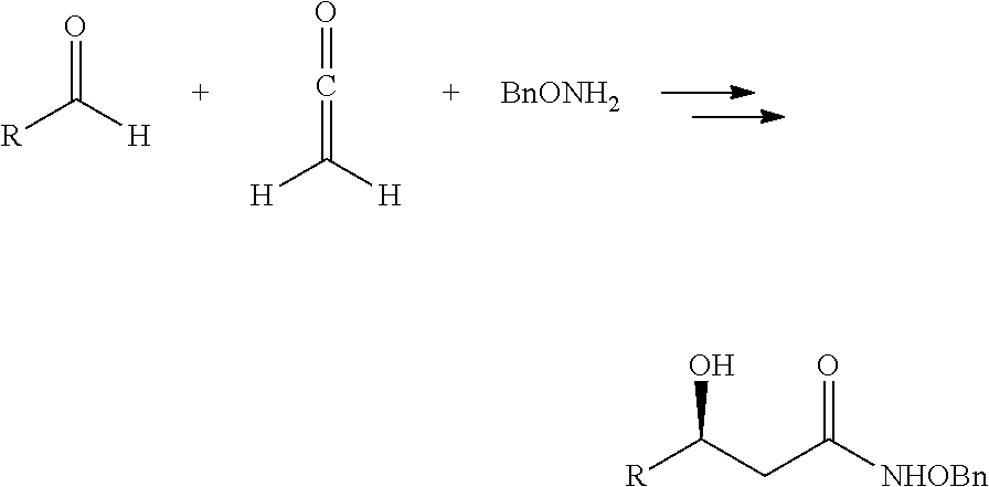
[R]C([H])=O.O=C=C([H])[H].[BnONH2].[R]C(CC([NHOBn])=O)O
